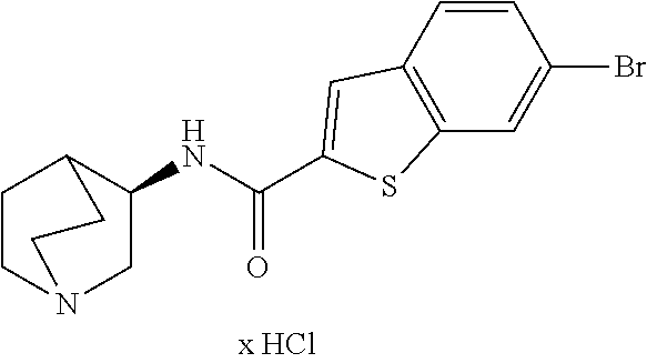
C1=CC2=C(C=C1Br)SC(C(NC1CN3CCC1CC3)=O)=C2
